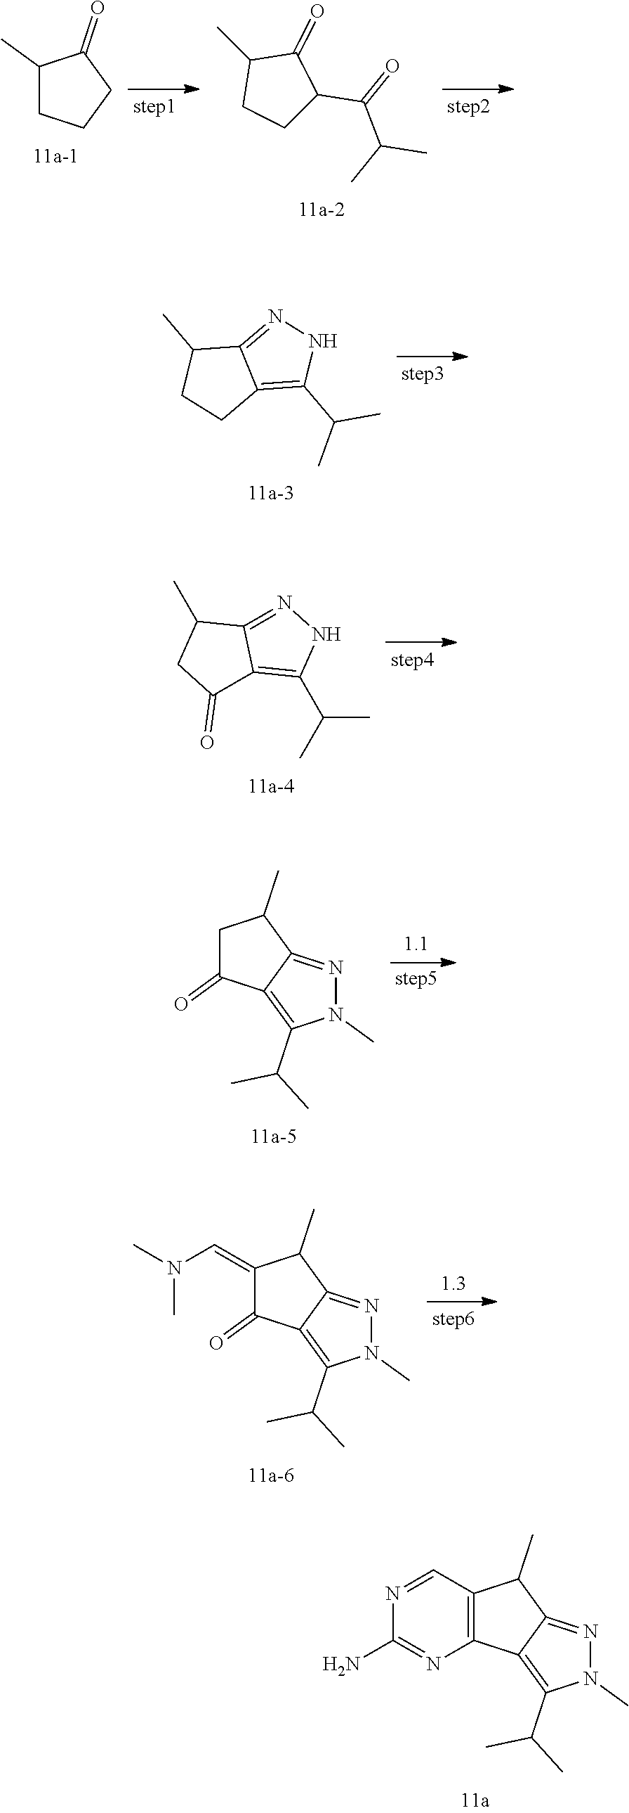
C12=C(C3=C(C(C)C)N(C)N=C3C1C)N=C(N)N=C2.C1(C)CCCC1=O.CC1CCC(C(=O)C(C)C)C1=O.C12=NNC(C(C)C)=C1CCC2C.C1(C(C)C)=C2C(=NN1)C(C)CC2=O.C1C(=O)C2=C(C(C)C)N(C)N=C2C1C.C1(=CN(C)C)C(=O)C2=C(C(C)C)N(C)N=C2C1C
